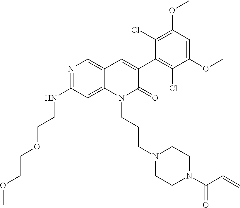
C1(NCCOCCOC)=NC=C2C(=C1)N(CCCN1CCN(C(C=C)=O)CC1)C(=O)C(C1=C(Cl)C(OC)=CC(OC)=C1Cl)=C2
